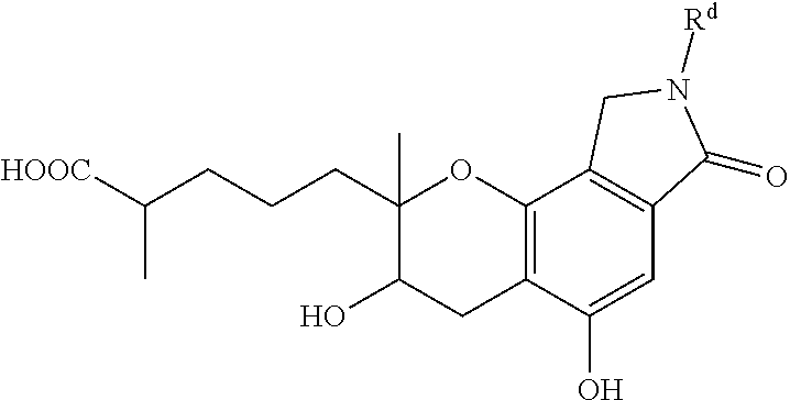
C12=C(C(O)=CC3=C1CN([Rd])C3=O)CC(O)C(C)(CCCC([HOOC])C)O2
